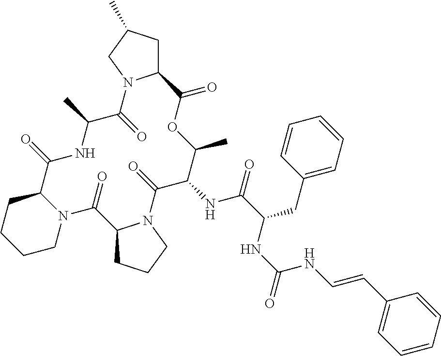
C1N2C(CCC1)C(=O)NC(C)C(=O)N1C(CC(C)C1)C(=O)OC(C)C(NC(=O)C(CC1=CC=CC=C1)NC(NC=CC1=CC=CC=C1)=O)C(=O)N1C(C2=O)CCC1
